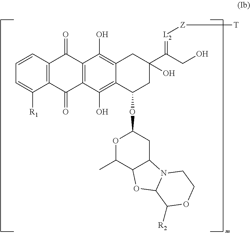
C12=C(C(=O)C3=C(C1=O)C(O)=C1C(=C3O)C(OC3OC(C)C4C(C3)N3C(O4)C([R2])OCC3)CC(C(CO)=[L2][Z][T])(O)C1)C([R1])=CC=C2
